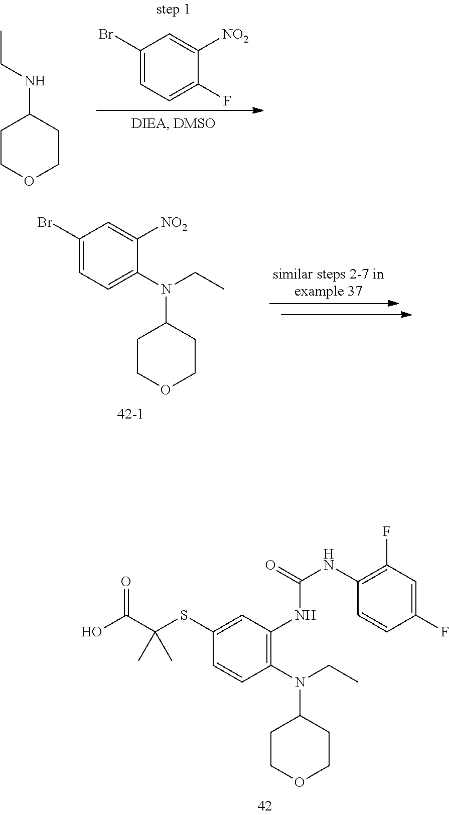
C1OCCC(NCC)C1.C1(Br)=CC=C(F)C([NO2])=C1.C1(Br)=CC=C(N(CC)C2CCOCC2)C([NO2])=C1.C1(SC(C(O)=O)(C)C)=CC(NC(NC2=C(F)C=C(F)C=C2)=O)=C(N(CC)C2CCOCC2)C=C1
